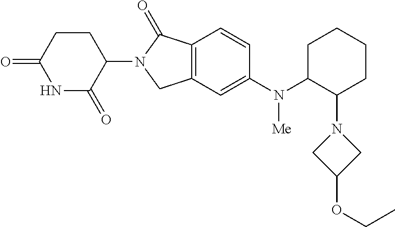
C1=CC2=C(C=C1N(C1CCCCC1N1CC(OCC)C1)[Me])CN(C1C(=O)NC(=O)CC1)C2=O
